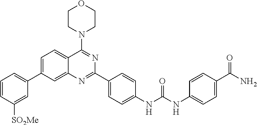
C1=C(C2=CC=CC([SO2Me])=C2)C=C2C(=C1)C(N1CCOCC1)=NC(C1=CC=C(NC(NC3=CC=C(C(N)=O)C=C3)=O)C=C1)=N2
